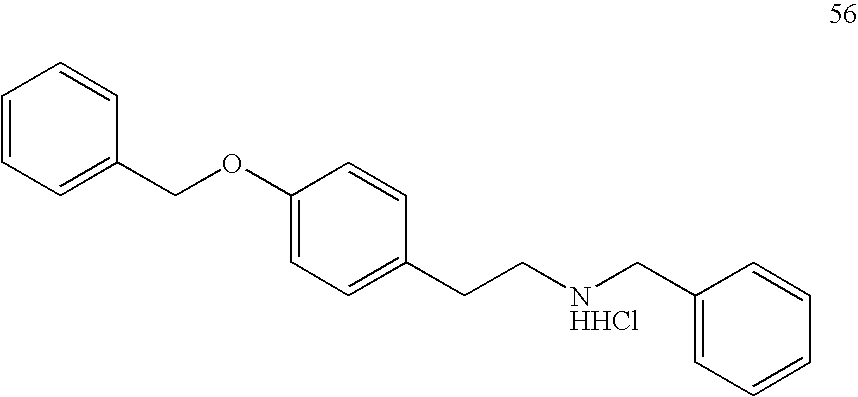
C1=CC=C(COC2=CC=C(CC[NHHCl]CC3=CC=CC=C3)C=C2)C=C1
